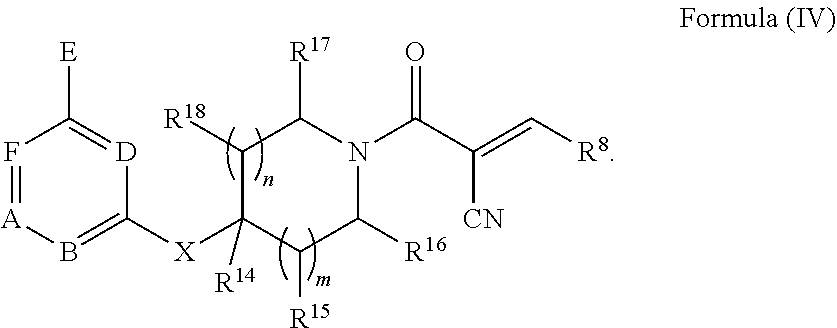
F1=[A]B=C([X]C2([R14])C([R15])C([R16])N(C(C(=C[R8])[CN])=O)C([R17])C2[R18])[D]=C1[E]
